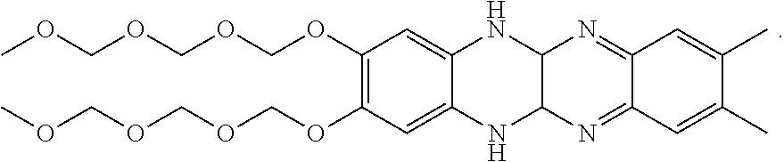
O(C1=C(OCOCOCOC)C=C2NC3C(NC2=C1)N=C1C(=N3)C=C(C)C(C)=C1)COCOCOC
